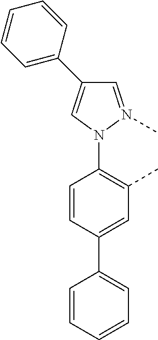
C1=N(C)N(C2=C(C)C=C(C3=CC=CC=C3)C=C2)C=C1C1=CC=CC=C1
